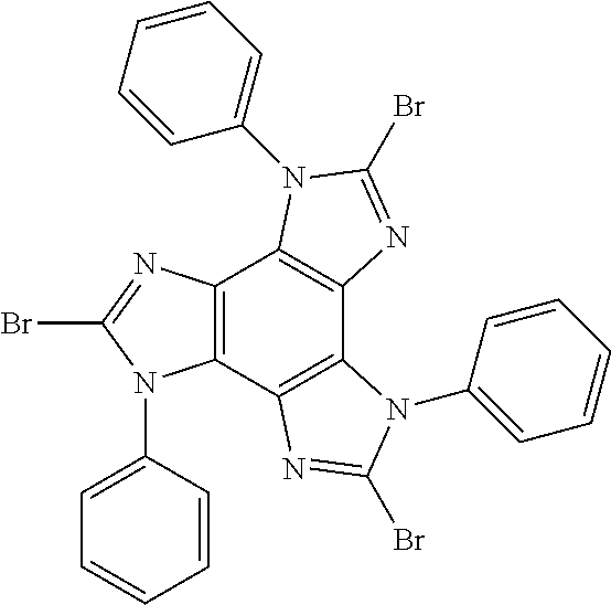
C12=C(C3=C(C4=C1N(C1=CC=CC=C1)C(Br)=N4)N(C1=CC=CC=C1)C(Br)=N3)N(C1=CC=CC=C1)C(Br)=N2
